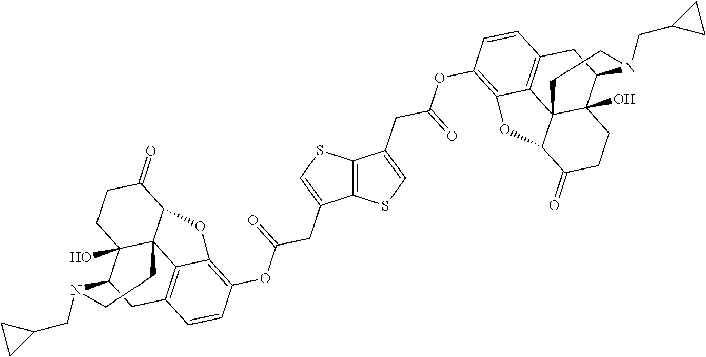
C12=C(SC=C1CC(=O)OC1=C3C4=C(C=C1)CC1C5(O)C4(C(C(=O)CC5)O3)CCN1CC1CC1)C(CC(=O)OC1=C3C4=C(C=C1)CC1C5(O)C4(C(C(=O)CC5)O3)CCN1CC1CC1)=CS2
